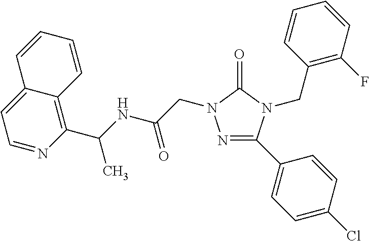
C1(C(NC(CN2N=C(C3=CC=C(Cl)C=C3)N(CC3=C(F)C=CC=C3)C2=O)=O)C)=C2C(=CC=N1)C=CC=C2
